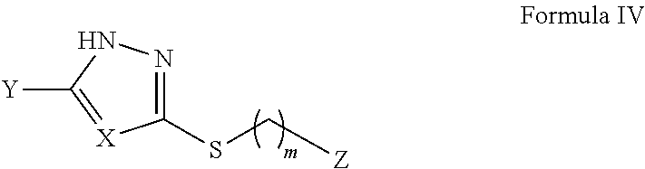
C1(SC[Z])=NNC([Y])=[X]1
